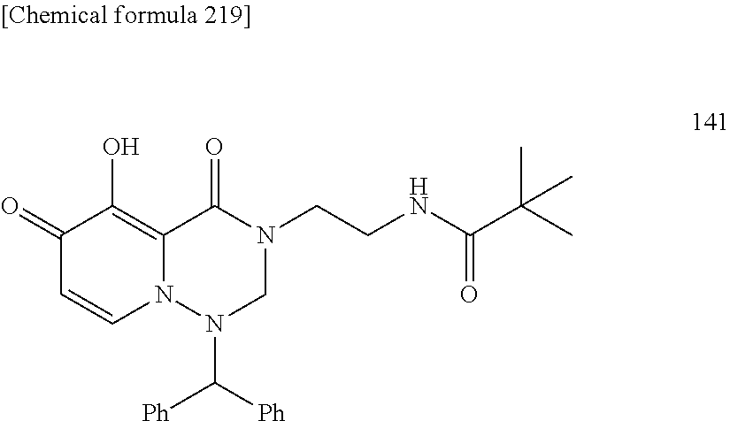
[Ph]C([Ph])N1N2C(=C(O)C(=O)C=C2)C(=O)N(CCNC(C(C)(C)C)=O)C1
